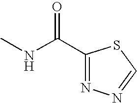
O=C(C1=NN=CS1)NC
